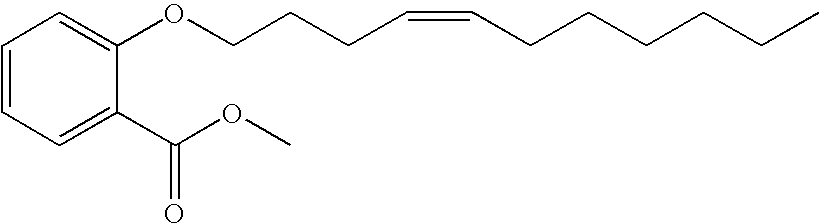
C1=CC=C(C(OC)=O)C(OCCCC=CCCCCCC)=C1
